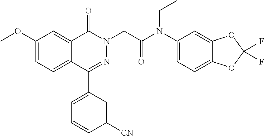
C1(C2=CC=CC([CN])=C2)=NN(CC(N(C2=CC=C3C(=C2)OC(F)(F)O3)CC)=O)C(=O)C2=CC(OC)=CC=C12
